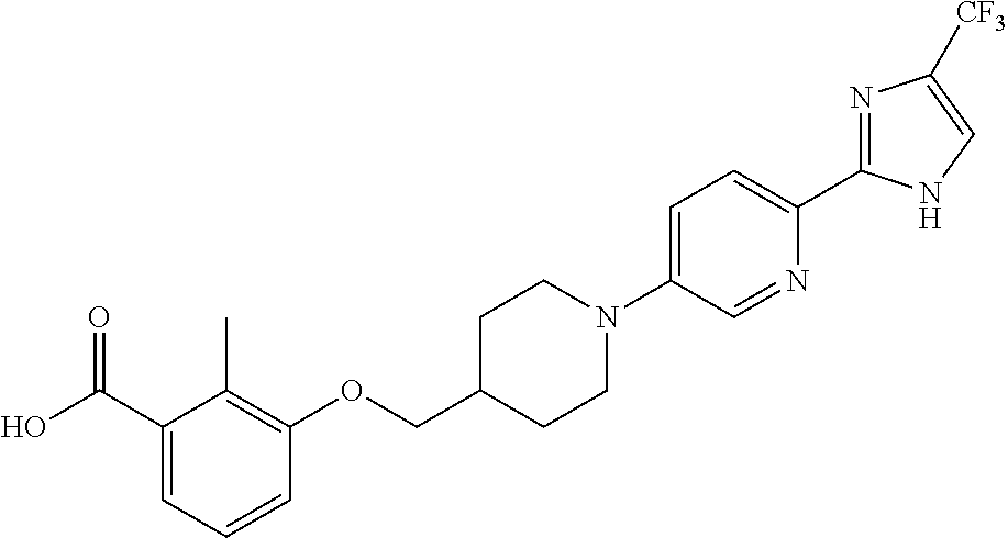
N1=C(C2=CC=C(N3CCC(COC4=C(C)C(C(O)=O)=CC=C4)CC3)C=N2)NC=C1[CF3]
